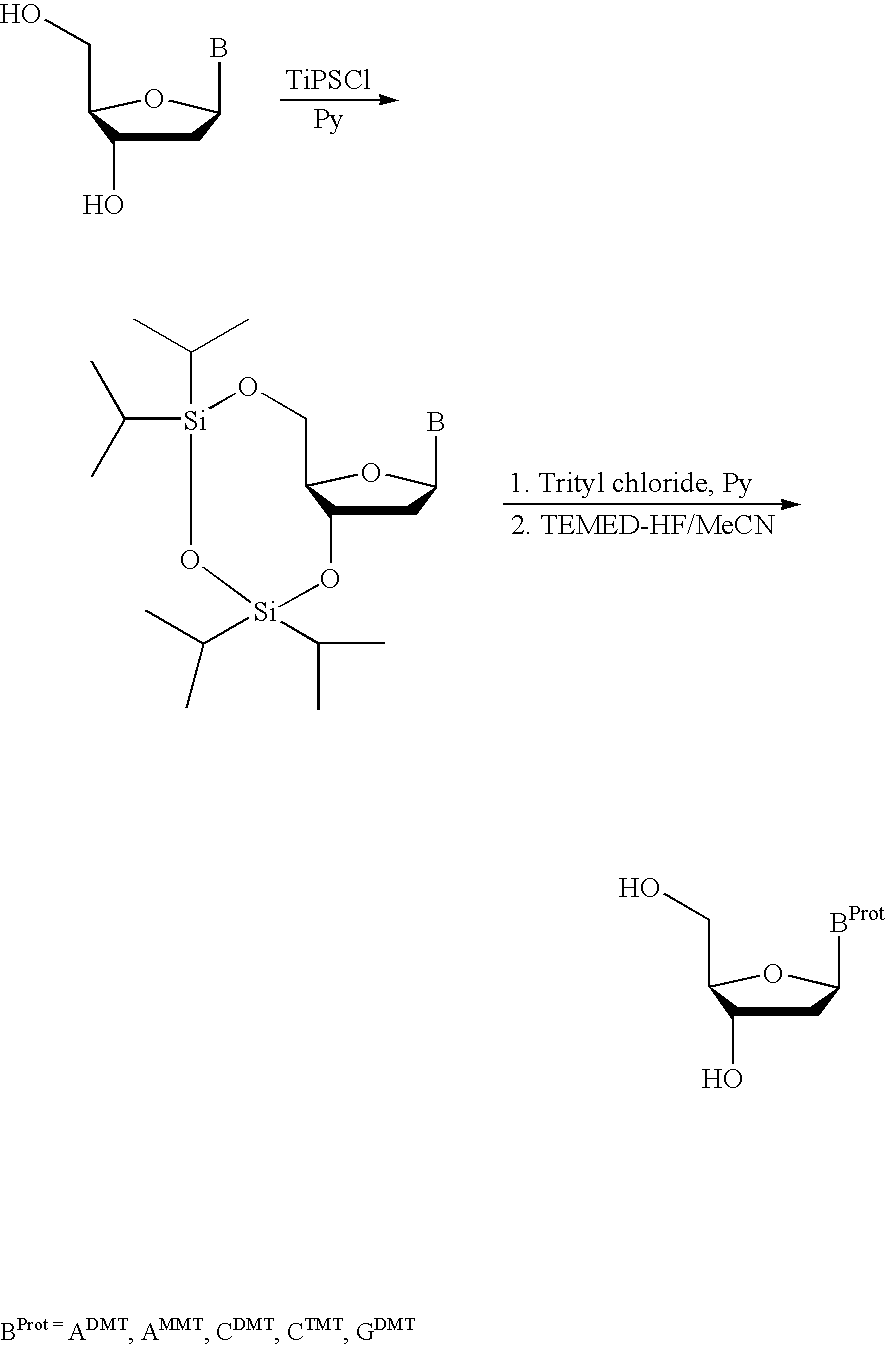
[TiPSCl].C1C(O)C(CO)OC1B.C1C2C(OC1B)CO[Si](C(C)C)(C(C)C)O[Si](C(C)C)(C(C)C)O2.C1C(O)C(CO)OC1[BProt]
